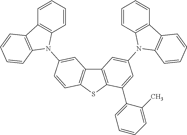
C12=C(SC3=C1C=C(N1C4=C(C=CC=C4)C4=C1C=CC=C4)C=C3)C(C1=CC=CC=C1C)=CC(N1C3=C(C=CC=C3)C3=C1C=CC=C3)=C2
